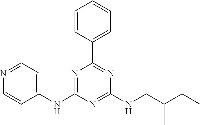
C1(NC2=CC=NC=C2)=NC(C2=CC=CC=C2)=NC(NCC(CC)C)=N1
